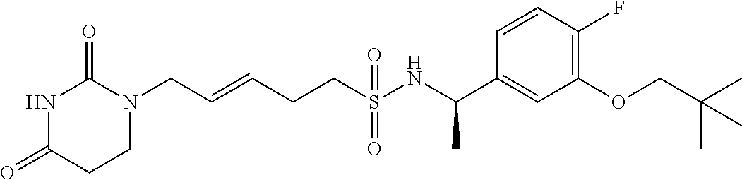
N1C(=O)CCN(CC=CCCS(NC(C2=CC(OCC(C)(C)C)=C(F)C=C2)C)(=O)=O)C1=O
